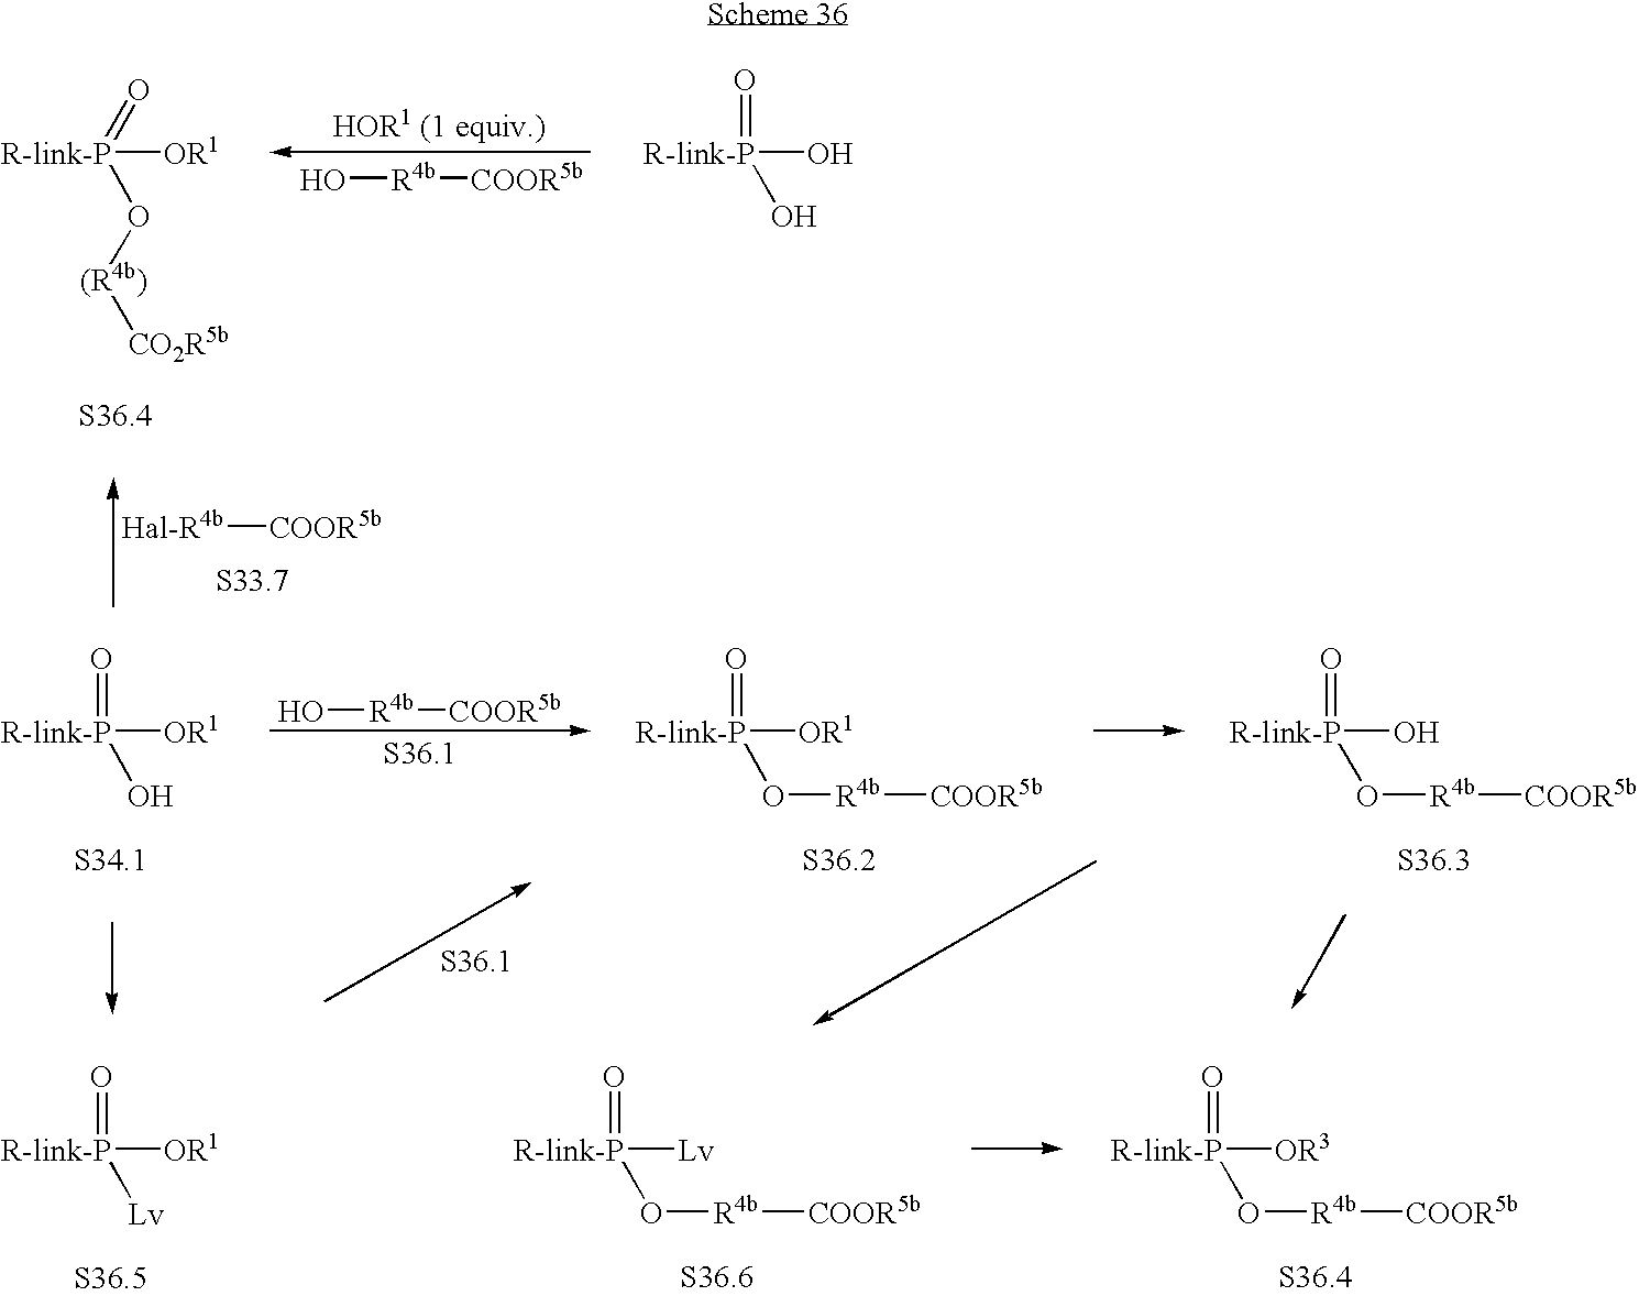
[R-link-P](O[(R4b)][CO2R5b])(=O)[OR1].[R-link-P](O)(=O)O.O[R4b][COOR5b].[Hal-R4b][COOR5b].[R-link-P](O)(=O)[OR1].O[R4b][COOR5b].[R-link-P](O[R4b][COOR5b])(=O)[OR1].[R-link-P](O[R4b][COOR5b])(=O)O.[R-link-P]([Lv])(=O)[OR1].[R-link-P](O[R4b][COOR5b])(=O)[Lv].[R-link-P](O[R4b][COOR5b])(=O)[OR3]
